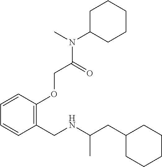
C1CC(N(C(COC2=C(CNC(CC3CCCCC3)C)C=CC=C2)=O)C)CCC1
